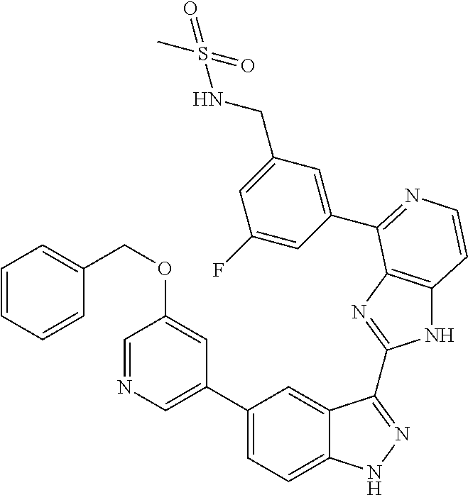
C1(C2=CN=CC(OCC3=CC=CC=C3)=C2)=CC=C2C(=C1)C(C1=NC3=C(N1)C=CN=C3C1=CC(CNS(=O)(C)=O)=CC(F)=C1)=NN2
